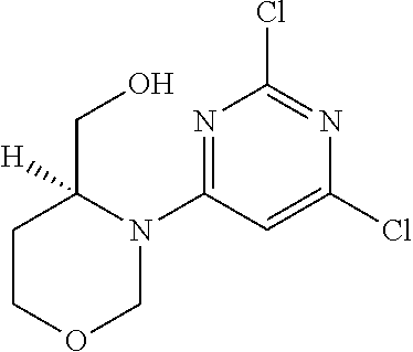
ClC1=CC(N2C(CO)([H])CCOC2)=NC(Cl)=N1
